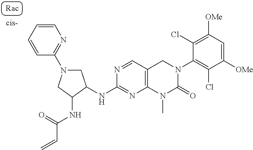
C1(N2CC(NC3=NC4=C(C=N3)CN(C3=C(Cl)C([OMe])=CC([OMe])=C3Cl)C(=O)N4C)C(NC(=O)C=C)C2)=NC=CC=C1
